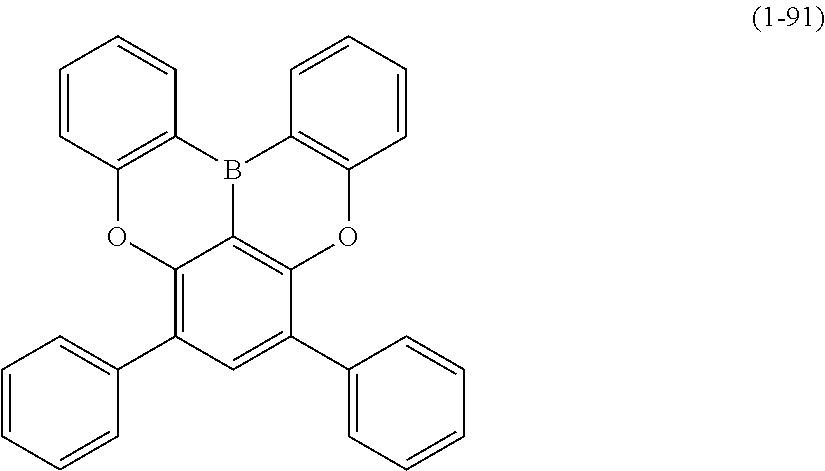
C12=C(C3=CC=CC=C3)C=C(C3=CC=CC=C3)C3=C1B(C1=C(O3)C=CC=C1)C1=C(O2)C=CC=C1
